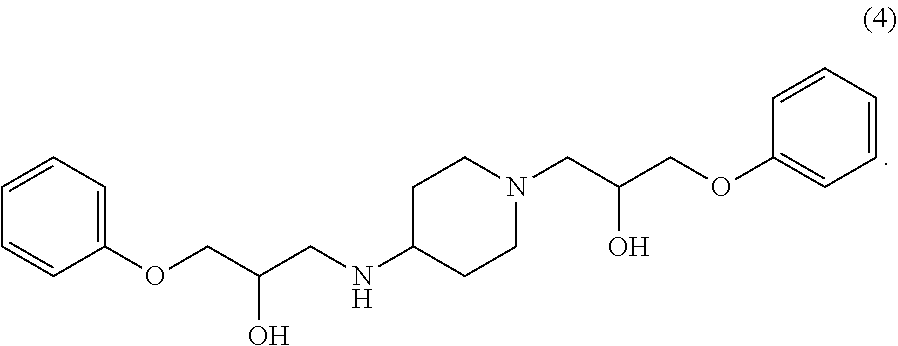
C1(OCC(CNC2CCN(CC(COC3=CC=CC=C3)O)CC2)O)=CC=CC=C1
